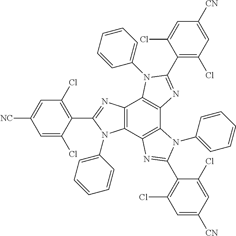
C12=C(C3=C(C4=C1N(C1=CC=CC=C1)C(C1=C(Cl)C=C([CN])C=C1Cl)=N4)N(C1=CC=CC=C1)C(C1=C(Cl)C=C([CN])C=C1Cl)=N3)N(C1=CC=CC=C1)C(C1=C(Cl)C=C([NC])C=C1Cl)=N2
